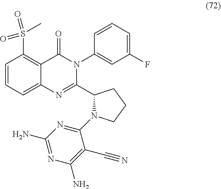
C1=CC=C2C(=C1S(=O)(C)=O)C(=O)N(C1=CC(F)=CC=C1)C(C1N(C3=NC(N)=NC(N)=C3C#N)CCC1)=N2
